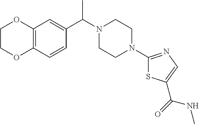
C12=C(C=CC(C(N3CCN(C4=NC=C(C(=O)NC)S4)CC3)C)=C1)OCCO2
